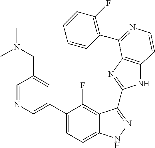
C1=C(C2=CC=C3C(=C2F)C(C2=NC4=C(N2)C=CN=C4C2=C(F)C=CC=C2)=NN3)C=C(CN(C)C)C=N1
